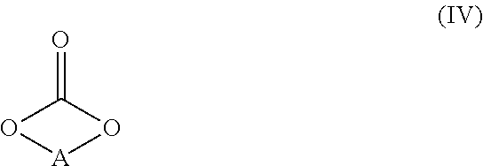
O=C1O[A]O1
